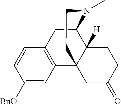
C1=CC([BnO])=CC2=C1CC1C3([H])C2(CCN1C)CC(=O)CC3
